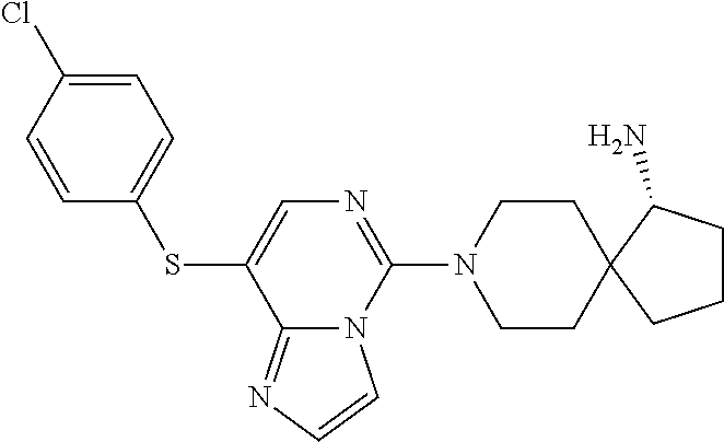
C1=CC(SC2=CN=C(N3CCC4(CC3)CCCC4N)N3C2=NC=C3)=CC=C1Cl
